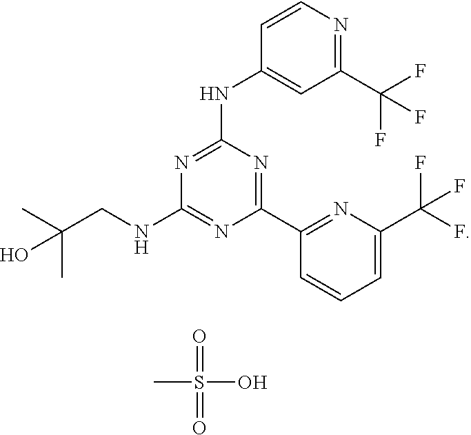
N1=C(NC2=CC(C(F)(F)F)=NC=C2)N=C(C2=NC(C(F)(F)F)=CC=C2)N=C1NCC(C)(C)O.CS(O)(=O)=O
